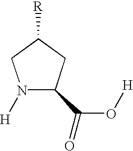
[H]N1C(C(O[H])=O)CC([R])C1
